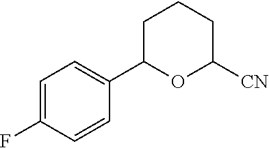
C1=C(F)C=CC(C2OC([CN])CCC2)=C1
